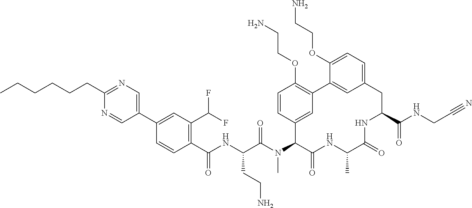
C1(C(NC(C(N(C2C(=O)NC(C)C(=O)NC(C(NCC#N)=O)CC3=CC=C(OCCN)C(=C3)C3=C(OCCN)C=CC2=C3)C)=O)CCN)=O)=C(C(F)F)C=C(C2=CN=C(CCCCCC)N=C2)C=C1
